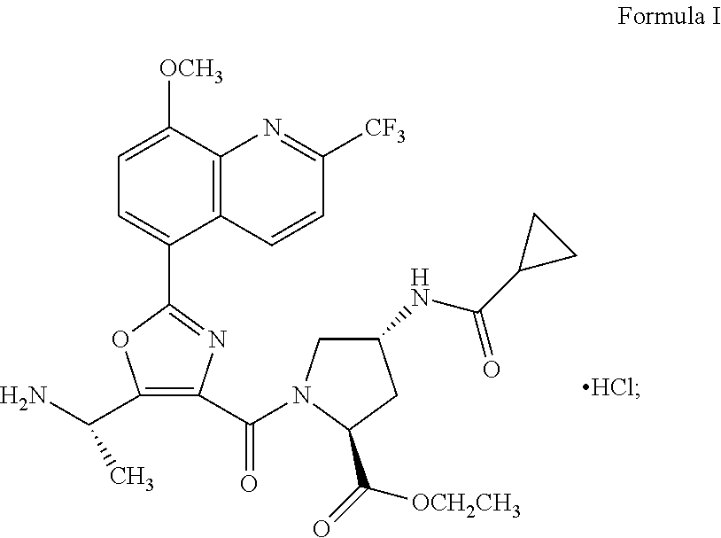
C12=C(C([OCH3])=CC=C1C1=NC(C(=O)N3CC(NC(C4CC4)=O)CC3C([OCH2CH3])=O)=C(C(N)C)O1)N=C([CF3])C=C2.[HCl]
